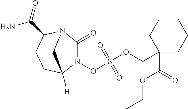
N1(OS(OCC2(C(=O)OCC)CCCCC2)(=O)=O)C(=O)N2C(C(=O)N)CCC1([H])C2
